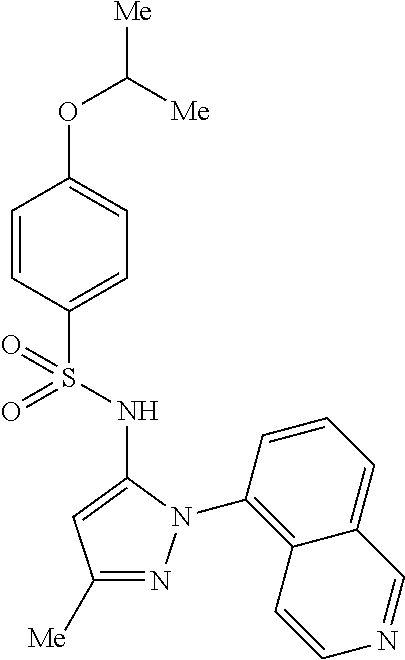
C1=CC(S(=O)(NC2=CC([Me])=NN2C2=C3C(=CC=C2)C=NC=C3)=O)=CC=C1OC([Me])[Me]
